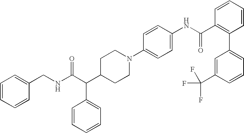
C(C(C1CCN(C2=CC=C(NC(C3=C(C4=CC=CC(C(F)(F)F)=C4)C=CC=C3)=O)C=C2)CC1)C1=CC=CC=C1)(NCC1=CC=CC=C1)=O
